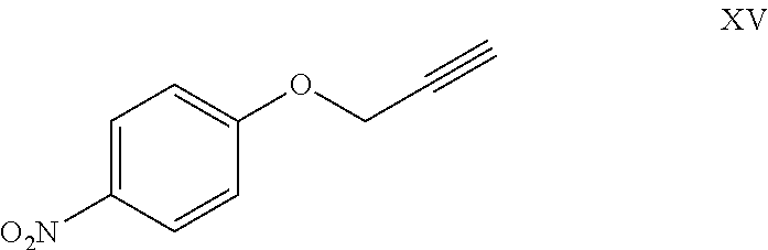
C1=C([O2N])C=CC(OCC#C)=C1
